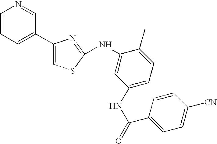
C1=CC=C(C2=CSC(NC3=CC(NC(=O)C4=CC=C([CN])C=C4)=CC=C3C)=N2)C=N1
